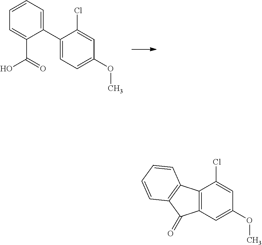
C1=CC=C(C2=CC=C(OC)C=C2Cl)C(C(=O)O)=C1.C12=C(C=C(OC)C=C1Cl)C(=O)C1=C2C=CC=C1
